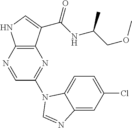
C12=C(C(C(NC(COC)C)=O)=CN1)N=C(N1C3=CC=C(Cl)C=C3N=C1)C=N2
